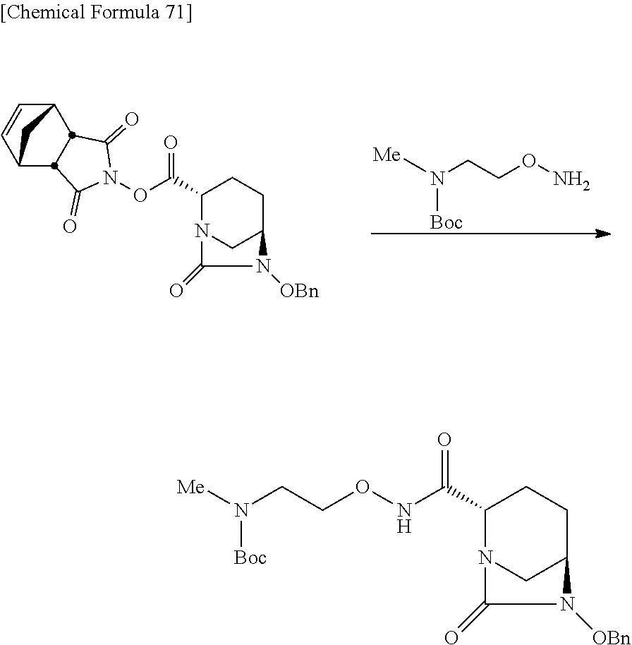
C1(C(ON2C(=O)C3C4C=CC(C3C2=O)C4)=O)N2CC(CC1)N([OBn])C2=O.N(CCON)([Boc])[Me].C1(C(NOCCN([Me])[Boc])=O)N2CC(CC1)N([OBn])C2=O
